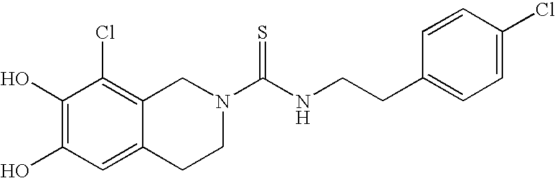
C1(O)=C(O)C=C2C(=C1Cl)CN(C(NCCC1=CC=C(Cl)C=C1)=S)CC2
